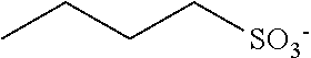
CCCC[SO3-]
